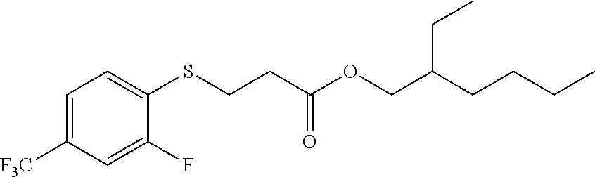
C1=C([F3C])C=C(F)C(SCCC(=O)OCC(CCCC)CC)=C1
